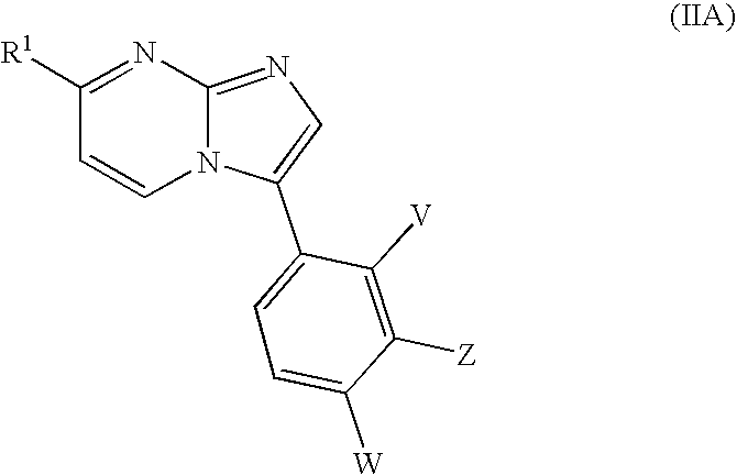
C1([R1])=NC2=NC=C(C3=CC=C([W])C([Z])=C3[V])N2C=C1
